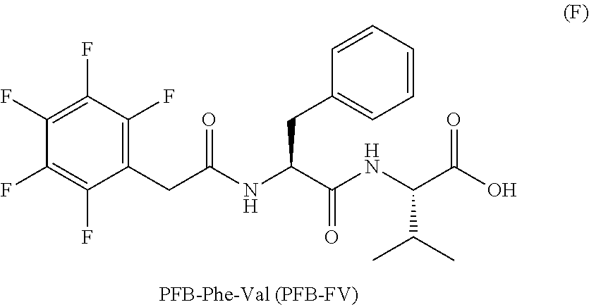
C1(CC(NC(C(NC(C(O)=O)C(C)C)=O)CC2=CC=CC=C2)=O)=C(F)C(F)=C(F)C(F)=C1F
